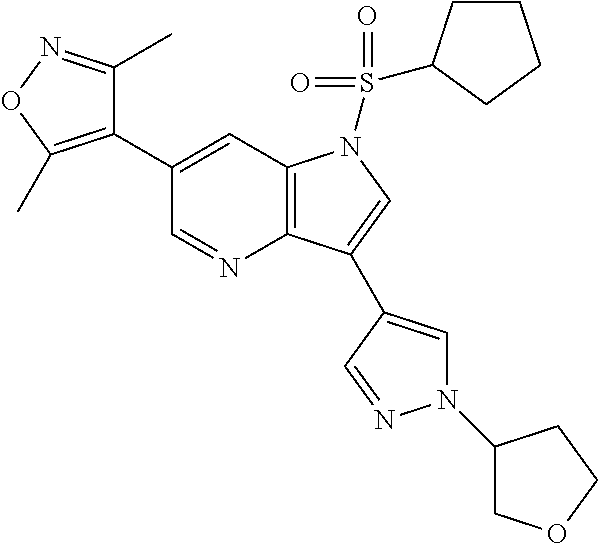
C1(C2=C(C)ON=C2C)=CC2=C(N=C1)C(C1=CN(C3COCC3)N=C1)=CN2S(=O)(=O)C1CCCC1
